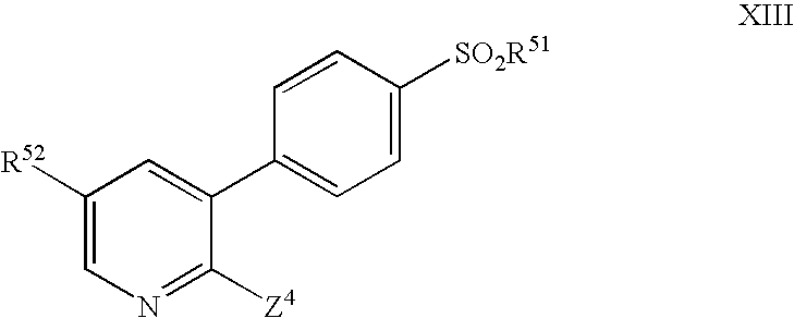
C1([R52])=CN=C([Z4])C(C2=CC=C([SO2R51])C=C2)=C1
